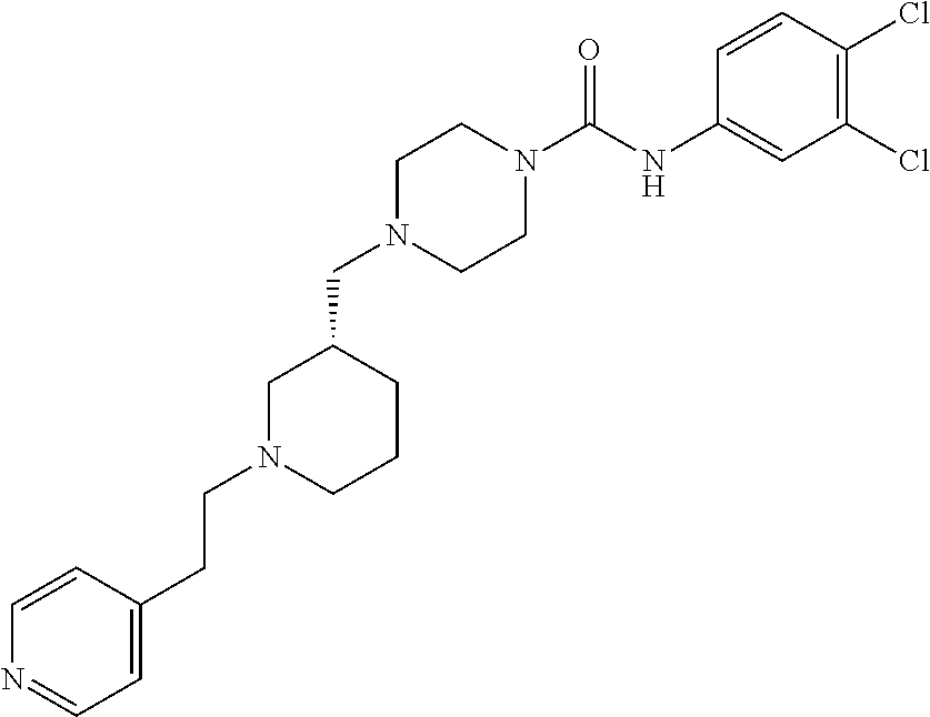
C1N(CC2CN(CCC3=CC=NC=C3)CCC2)CCN(C(NC2=CC(Cl)=C(Cl)C=C2)=O)C1
